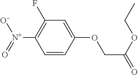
C1=CC(OCC(=O)OCC)=CC(F)=C1[N+](=O)[O-]
